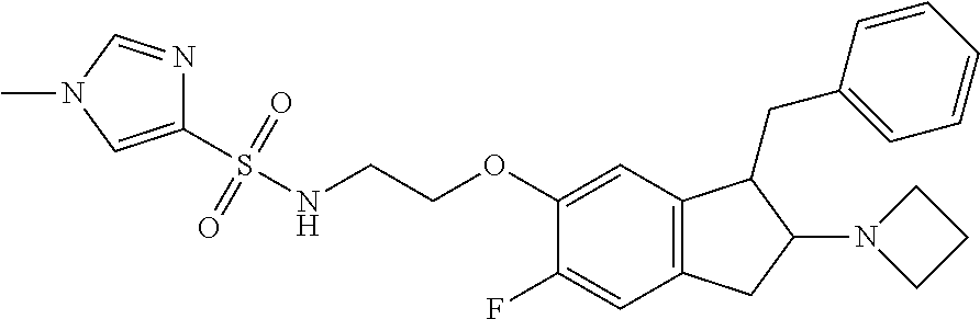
C1=C(OCCNS(C2=CN(C)C=N2)(=O)=O)C(F)=CC2=C1C(CC1=CC=CC=C1)C(N1CCC1)C2
